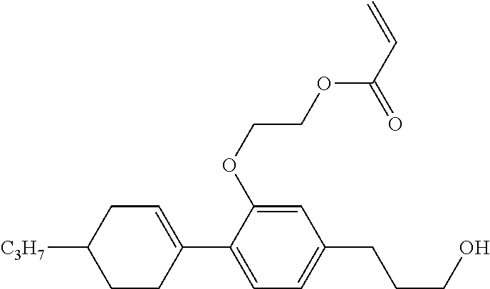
C1=C(C2=CC=C(CCCO)C=C2OCCOC(C=C)=O)CCC([C3H7])C1
